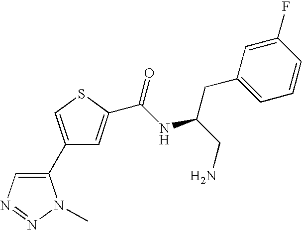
C1(C2=CSC(C(=O)NC(CN)CC3=CC=CC(F)=C3)=C2)=CN=NN1C
